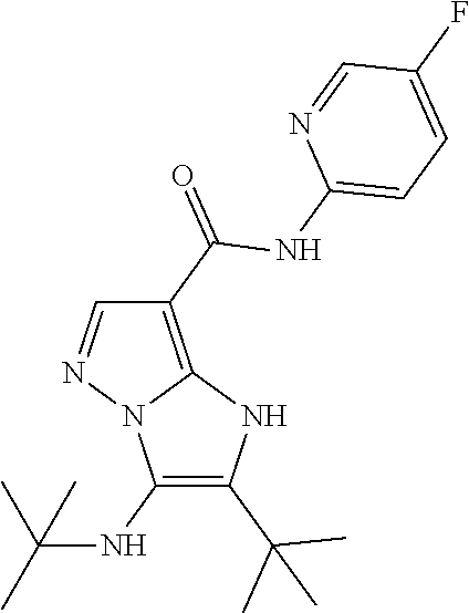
C1(NC(C)(C)C)=C(C(C)(C)C)NC2=C(C(=O)NC3=CC=C(F)C=N3)C=NN12
